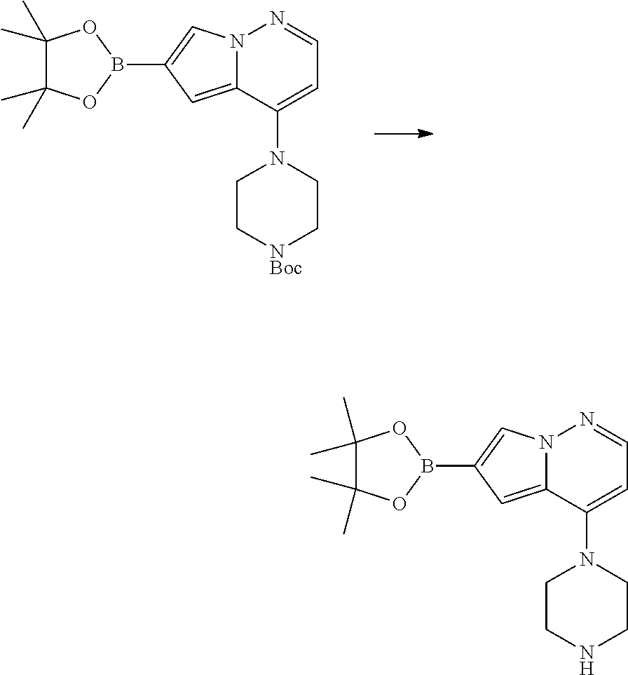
C1(C)(C)C(C)(C)OB(C2=CN3C(=C2)C(N2CC[NBoc]CC2)=CC=N3)O1.C1(C)(C)C(C)(C)OB(C2=CN3C(=C2)C(N2CCNCC2)=CC=N3)O1
